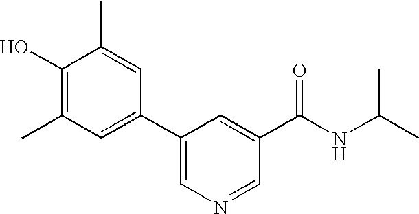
C1(O)=C(C)C=C(C2=CN=CC(C(NC(C)C)=O)=C2)C=C1C
